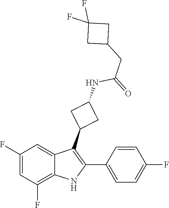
C(C(NC1CC(C2=C(C3=CC=C(F)C=C3)NC3=C(F)C=C(F)C=C23)C1)=O)C1CC(F)(F)C1
